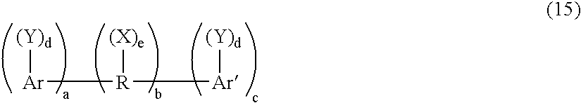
[(Y)d][Ar][R]([Ar][(Y)d])[(X)e]
